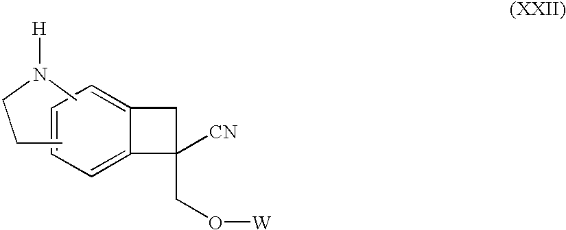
C1=CC=C2C(=C1)CC2(CO[W])[CN].C(CC)N(C)[H]
